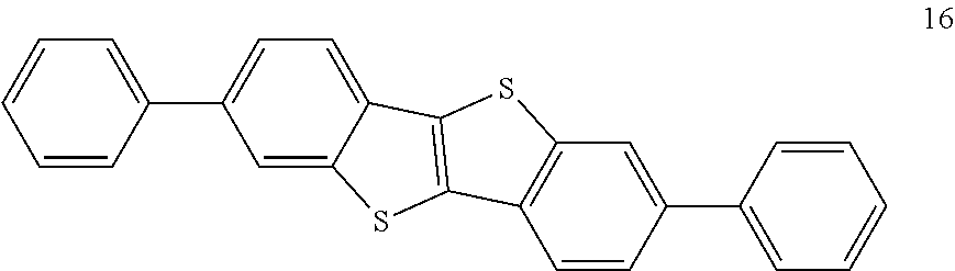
C1=C2C(=CC=C1C1=CC=CC=C1)C1=C(C3=C(C=C(C4=CC=CC=C4)C=C3)S1)S2
